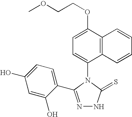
N1=C(C2=CC=C(O)C=C2O)N(C2=CC=C(OCCOC)C3=C2C=CC=C3)C(=S)N1
